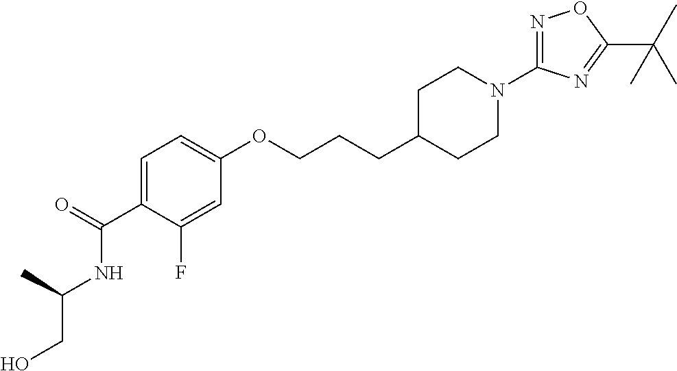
C1=C(C(=O)NC(CO)C)C(F)=CC(OCCCC2CCN(C3=NOC(C(C)(C)C)=N3)CC2)=C1
